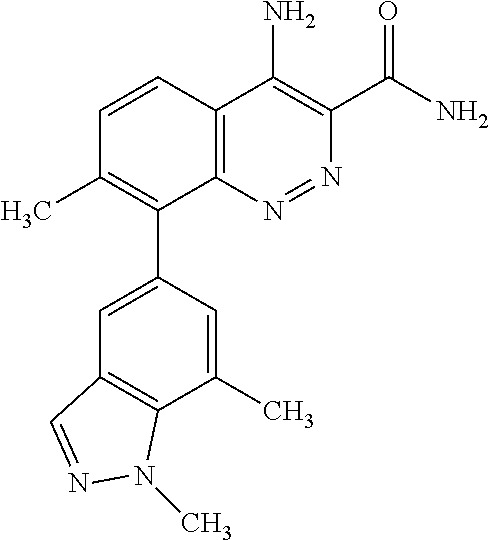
C1=CC2=C(C(C3=CC4=C(C(C)=C3)N(C)N=C4)=C1C)N=NC(C(N)=O)=C2N
